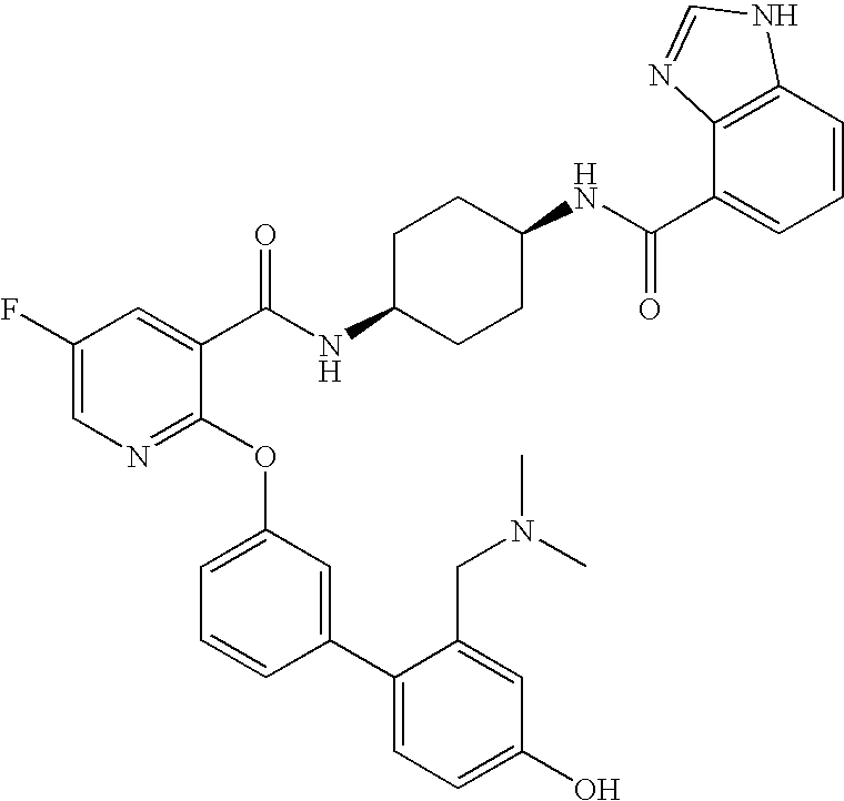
C1(F)=CN=C(OC2=CC=CC(C3=CC=C(O)C=C3CN(C)C)=C2)C(C(NC2CCC(NC(=O)C3=CC=CC4=C3N=CN4)CC2)=O)=C1
